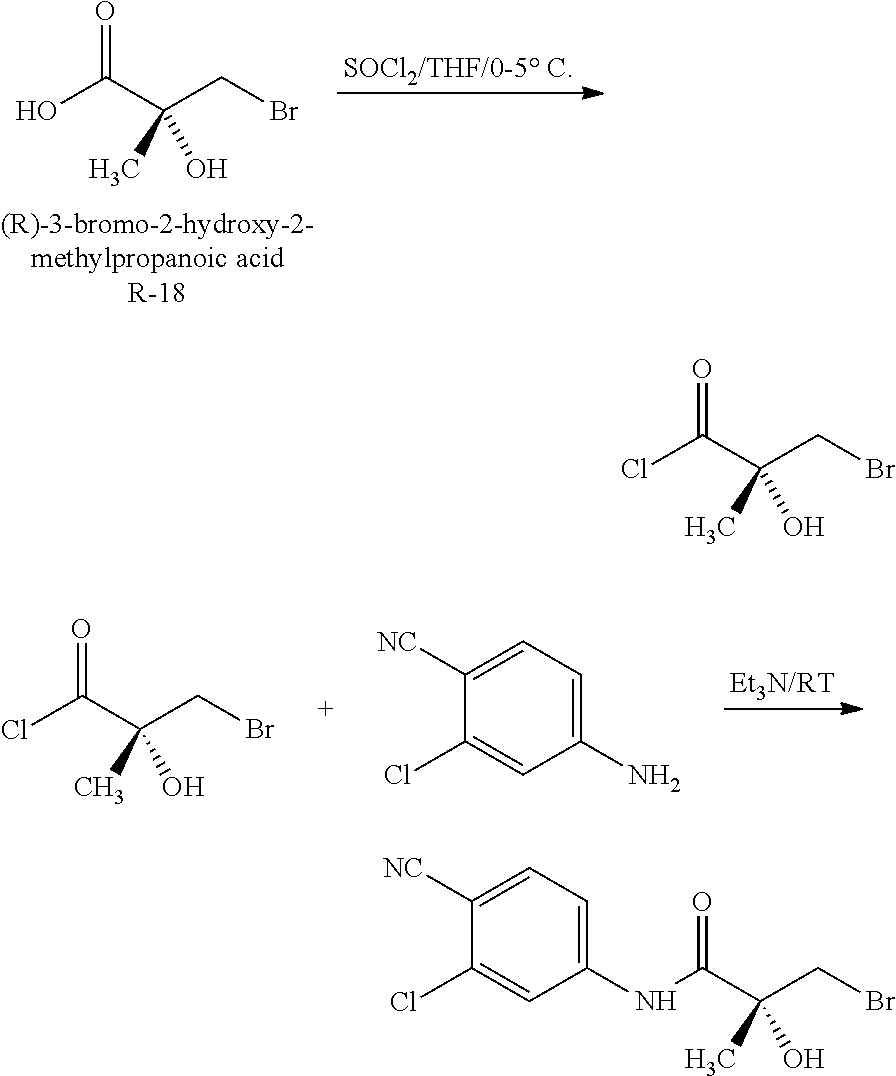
OC(C(CBr)(C)O)=O.ClC(C(CBr)(C)O)=O.C1(N)=CC=C([NC])C(Cl)=C1.ClC(C(CBr)(C)O)=O.C(C(CBr)(C)O)(=O)NC1=CC=C([NC])C(Cl)=C1
